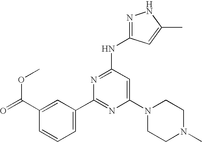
C1=C(C2=NC(N3CCN(C)CC3)=CC(NC3=NNC(C)=C3)=N2)C=C(C(=O)OC)C=C1
